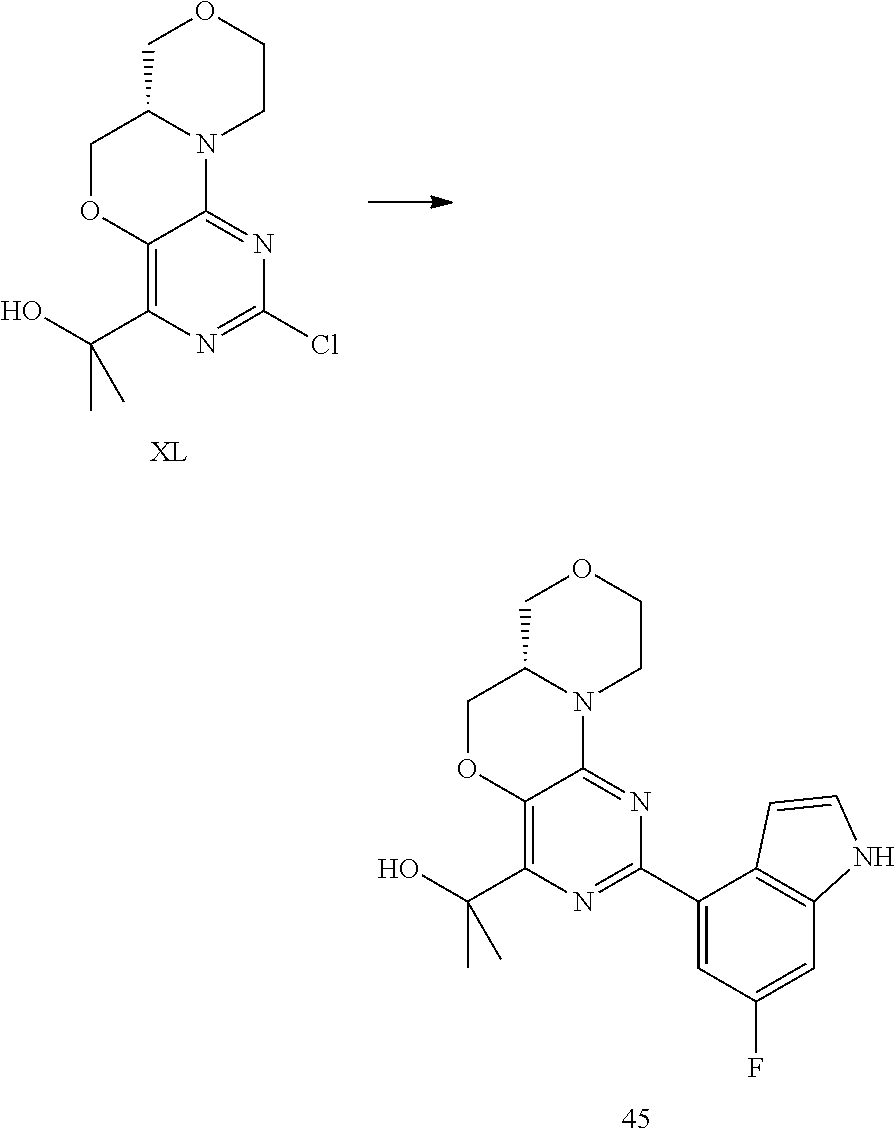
C1C2N(CCO1)C1=NC(C3=CC(F)=CC4=C3C=CN4)=NC(C(O)(C)C)=C1OC2.C1C2N(CCO1)C1=NC(Cl)=NC(C(O)(C)C)=C1OC2
